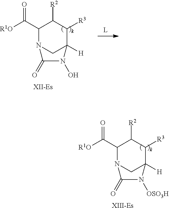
C1(C([R1O])=O)N2CC([H])(C([R3])C1[R2])N([OSO3H])C2=O.[XIII-Es].C1(C([R1O])=O)N2CC([H])(C([R3])C1[R2])N(O)C2=O.[XII-Es]
